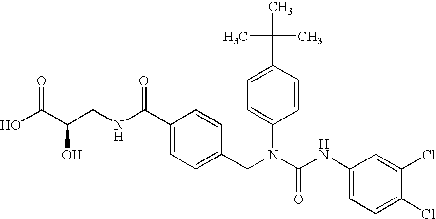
C(C1=CC=C(N(C(NC2=CC=C(Cl)C(Cl)=C2)=O)CC2=CC=C(C(NCC(C(O)=O)O)=O)C=C2)C=C1)(C)(C)C
